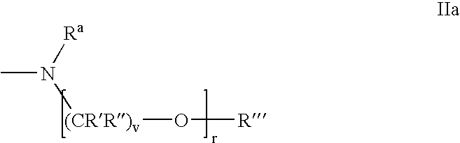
N(C)([(CRR)v]O[R])[Ra]
